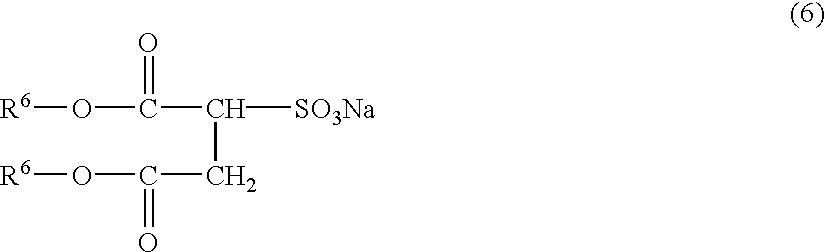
O(C(C([SO3Na])CC(O[R6])=O)=O)[R6]
